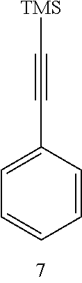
C1(C#C[TMS])=CC=CC=C1
